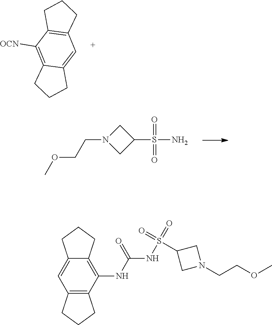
C12=C(C([OCN])=C3C(=C1)CCC3)CCC2.C1(S(=O)(=O)N)CN(CCOC)C1.O=S(NC(NC1=C2C(=CC3=C1CCC3)CCC2)=O)(=O)C1CN(CCOC)C1
